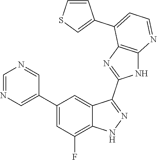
C1=NC=C(C2=CC(F)=C3C(=C2)C(C2=NC4=C(N2)N=CC=C4C2=CSC=C2)=NN3)C=N1
